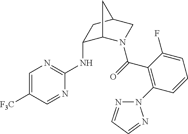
C1=C([F3C])C=NC(NC2C3N(C(=O)C4=C(N5N=CC=N5)C=CC=C4F)CC(C2)C3)=N1
